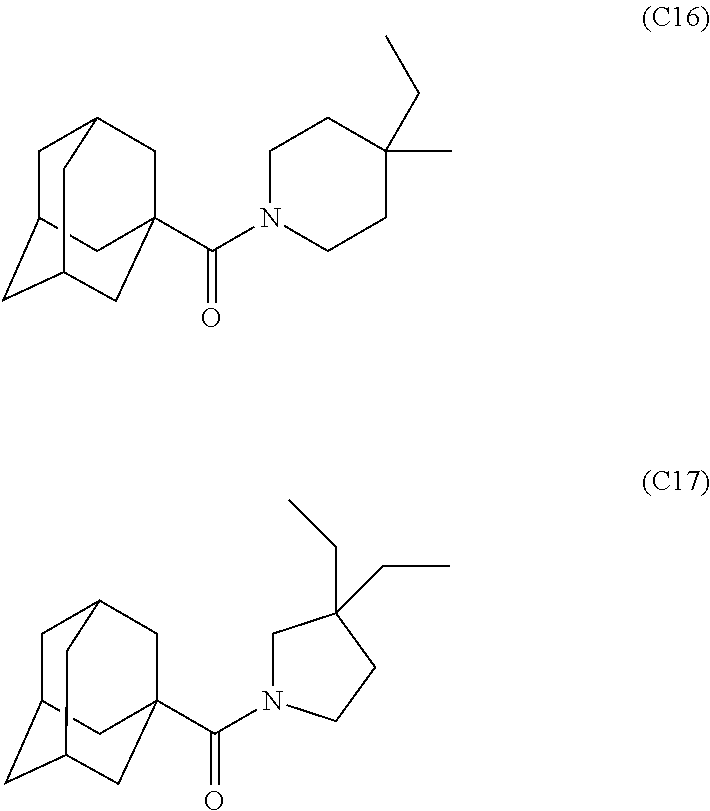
C1C2CC3CC(C(N4CCC(CC)(C)CC4)=O)(CC1C3)C2.C1C2CC3CC(C(=O)N4CC(CC)(CC)CC4)(CC1C3)C2
